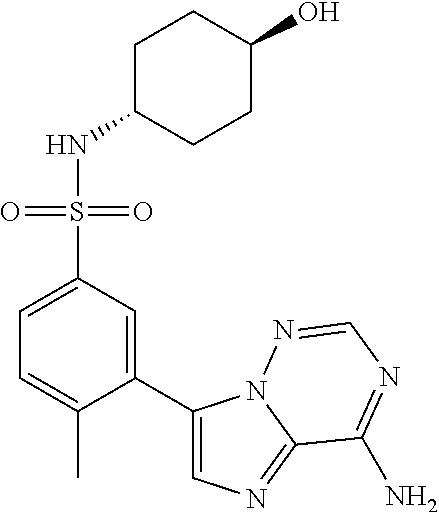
C1(C)=CC=C(S(NC2CCC(O)CC2)(=O)=O)C=C1C1=CN=C2N1N=CN=C2N
